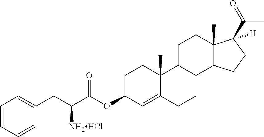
C1C(OC(C(CC2=CC=CC=C2)[NH2HCl])=O)C=C2C(C)(C1)C1C(CC2)C2C(C)(CC1)C(C(=O)C)([H])CC2
